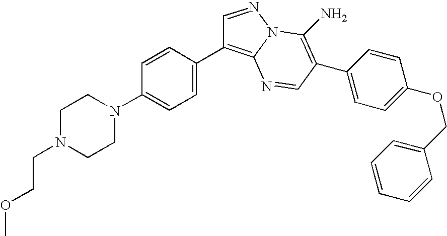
C1=CC(N2CCN(CCOC)CC2)=CC=C1C1=C2N(N=C1)C(N)=C(C1=CC=C(OCC3=CC=CC=C3)C=C1)C=N2
